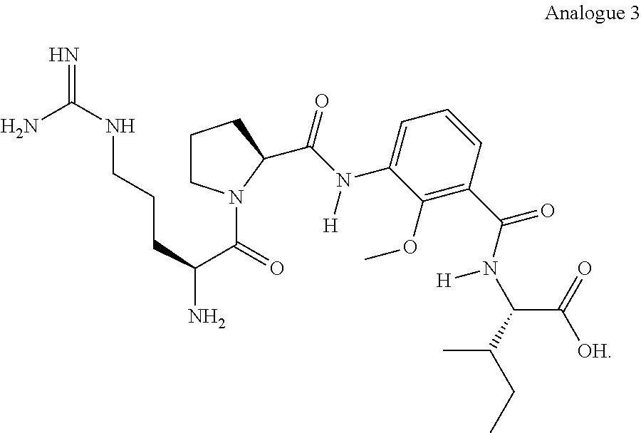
C1=C(N(C(=O)C2N(C(C(CCCNC(=N)N)N)=O)CCC2)[H])C(OC)=C(C(=O)N(C(C(CC)C)C([OH])=O)[H])C=C1
